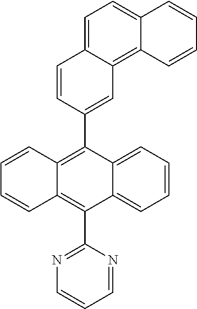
C1(C2=C3C(=C(C4=NC=CC=N4)C4=CC=CC=C24)C=CC=C3)=CC2=C3C(=CC=C2C=C1)C=CC=C3
